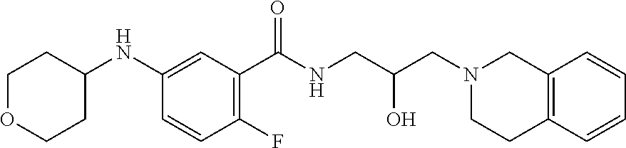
C12=C(C=CC=C1)CCN(CC(CNC(C1=C(F)C=CC(NC3CCOCC3)=C1)=O)O)C2
